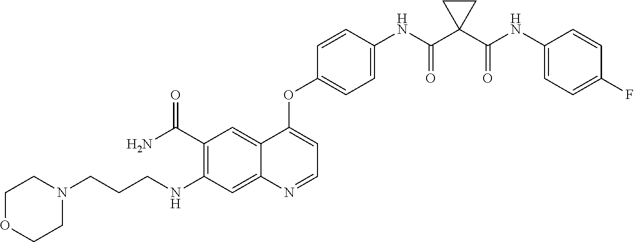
C12=CC(C(=O)N)=C(NCCCN3CCOCC3)C=C1N=CC=C2OC1=CC=C(NC(C2(C(NC3=CC=C(F)C=C3)=O)CC2)=O)C=C1
